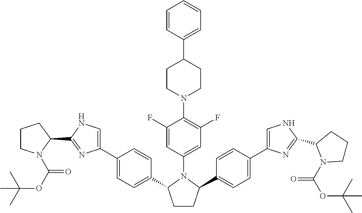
C1(C2=CC=CC=C2)CCN(C2=C(F)C=C(N3C(C4=CC=C(C5=CNC(C6CCCN6C(OC(C)(C)C)=O)=N5)C=C4)CCC3C3=CC=C(C4=CNC(C5N(C(OC(C)(C)C)=O)CCC5)=N4)C=C3)C=C2F)CC1
